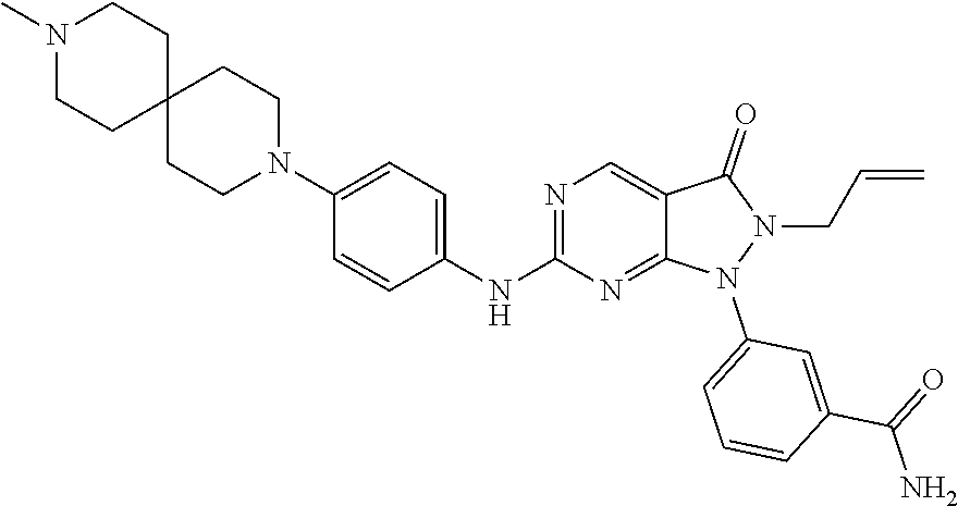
N1=C(NC2=CC=C(N3CCC4(CC3)CCN(C)CC4)C=C2)N=C2C(=C1)C(=O)N(CC=C)N2C1=CC=CC(C(=O)N)=C1
